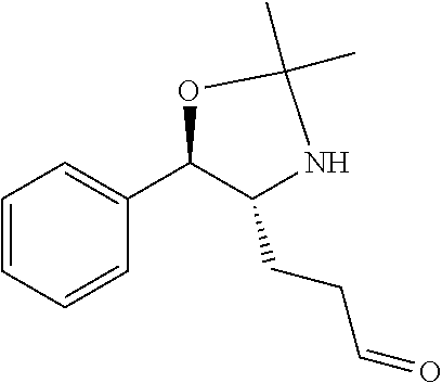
C1=CC=CC(C2OC(C)(C)NC2CCC=O)=C1
